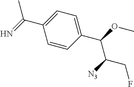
C(C1=CC=C(C(OC)C([N3])CF)C=C1)(=N)C
